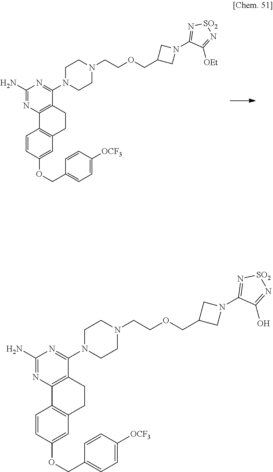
C1=CC(OCC2=CC=C([OCF3])C=C2)=CC2=C1C1=C(C(N3CCN(CCOCC4CN(C5=N[SO2]N=C5[OEt])C4)CC3)=NC(N)=N1)CC2.C1=CC(OCC2=CC=C([OCF3])C=C2)=CC2=C1C1=C(C(N3CCN(CCOCC4CN(C5=N[SO2]N=C5O)C4)CC3)=NC(N)=N1)CC2
